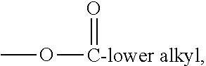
O([C-lower alkyl]=O)C
